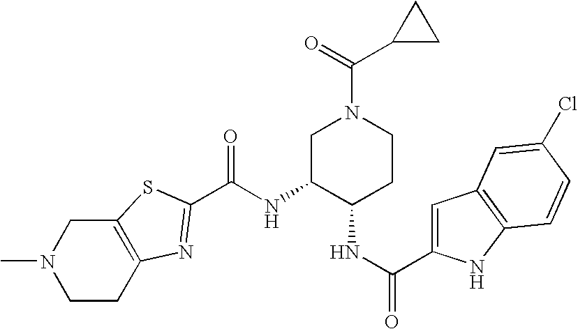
C1C2=C(CN(C)C1)SC(C(=O)NC1C(NC(C3=CC4=C(N3)C=CC(Cl)=C4)=O)CCN(C(C3CC3)=O)C1)=N2
